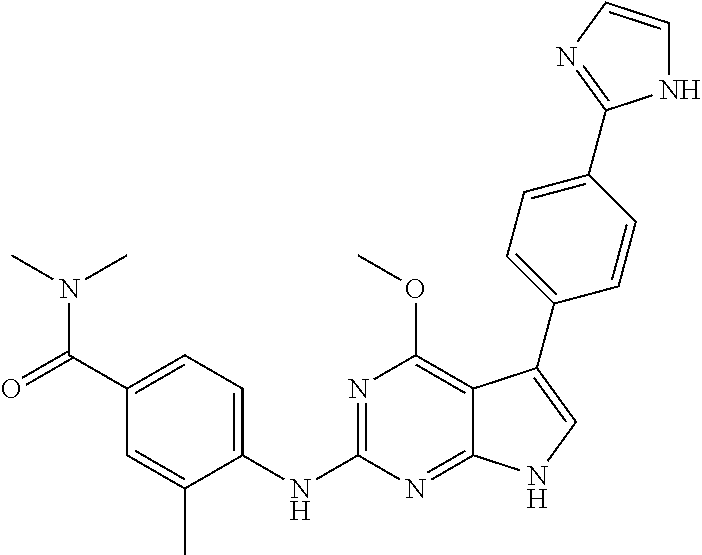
C1(C(=O)N(C)C)=CC=C(NC2=NC(OC)=C3C(=N2)NC=C3C2=CC=C(C3=NC=CN3)C=C2)C(C)=C1
